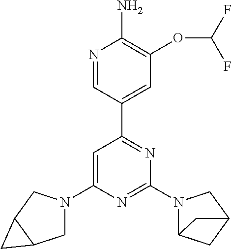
C1=C(N2CC3C(C2)C3)N=C(N2C3CC(C2)C3)N=C1C1=CC(OC(F)F)=C(N)N=C1
